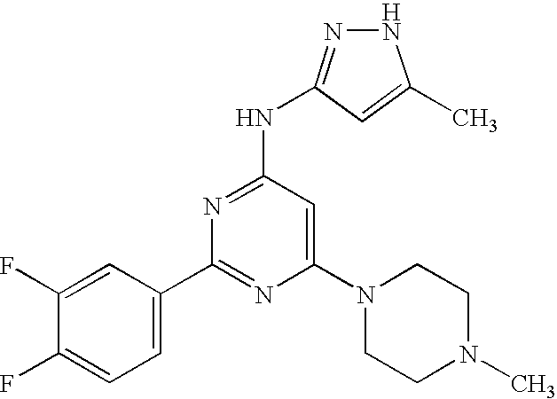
N1N=C(NC2=NC(C3=CC=C(F)C(F)=C3)=NC(N3CCN(C)CC3)=C2)C=C1C
